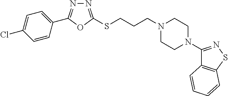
N1=C(SCCCN2CCN(C3=NSC4=C3C=CC=C4)CC2)OC(C2=CC=C(Cl)C=C2)=N1
